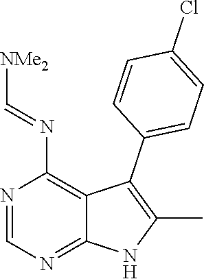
N1=CN=C2C(=C1N=C[NMe2])C(C1=CC=C(Cl)C=C1)=C(C)N2
